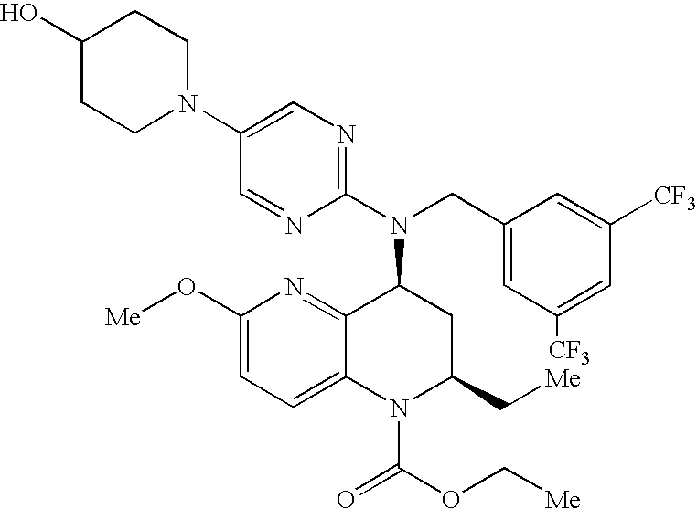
C1=C(N2CCC(O)CC2)C=NC(N(CC2=CC([CF3])=CC([CF3])=C2)C2C3=NC(O[Me])=CC=C3N(C(=O)OC[Me])C(C[Me])C2)=N1
